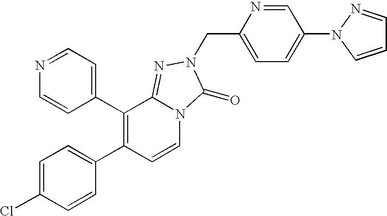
C1=CC(C2=C(C3=CC=C(Cl)C=C3)C=CN3C2=NN(CC2=CC=C(N4N=CC=C4)C=N2)C3=O)=CC=N1
